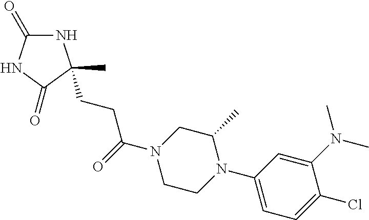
N1C(=O)NC(=O)C1(C)CCC(N1CCN(C2=CC=C(Cl)C(N(C)C)=C2)C(C)C1)=O
